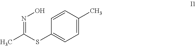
N(=C(C)SC1=CC=C(C)C=C1)O
